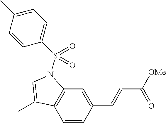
C1=C(C=CC([OMe])=O)C=CC2=C1N(S(C1=CC=C(C)C=C1)(=O)=O)C=C2C
